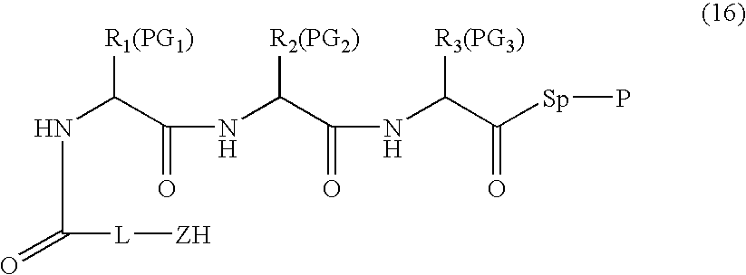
[R2(PG2)]C(C(=O)NC(C([Sp]P)=O)[R3(PG3)])NC(=O)C(NC(=O)[L][ZH])[R1(PG1)]
